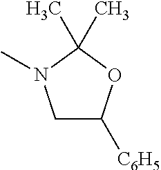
C1C([C6H5])OC(C)(C)N1C
